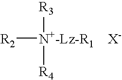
[R2][N+-Lz-R1]([R3])[R4].[X-]
